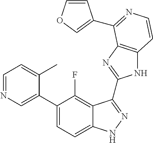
C1=C(C2=CC=C3C(=C2F)C(C2=NC4=C(N2)C=CN=C4C2=COC=C2)=NN3)C(C)=CC=N1
